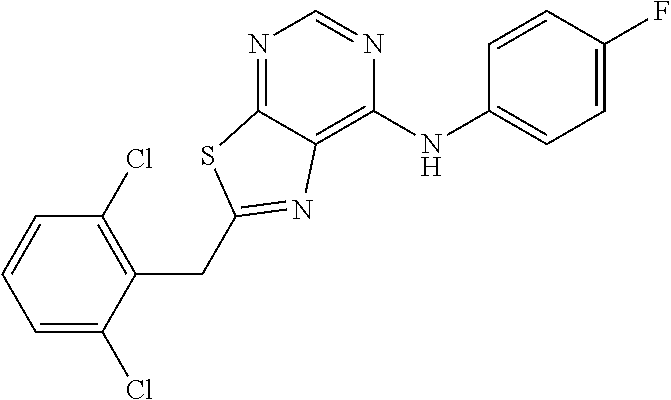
C1=C(Cl)C(CC2=NC3=C(NC4=CC=C(F)C=C4)N=CN=C3S2)=C(Cl)C=C1
